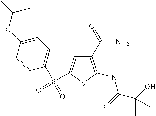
C1(C(N)=O)=C(NC(C(O)(C)C)=O)SC(S(=O)(C2=CC=C(OC(C)C)C=C2)=O)=C1
